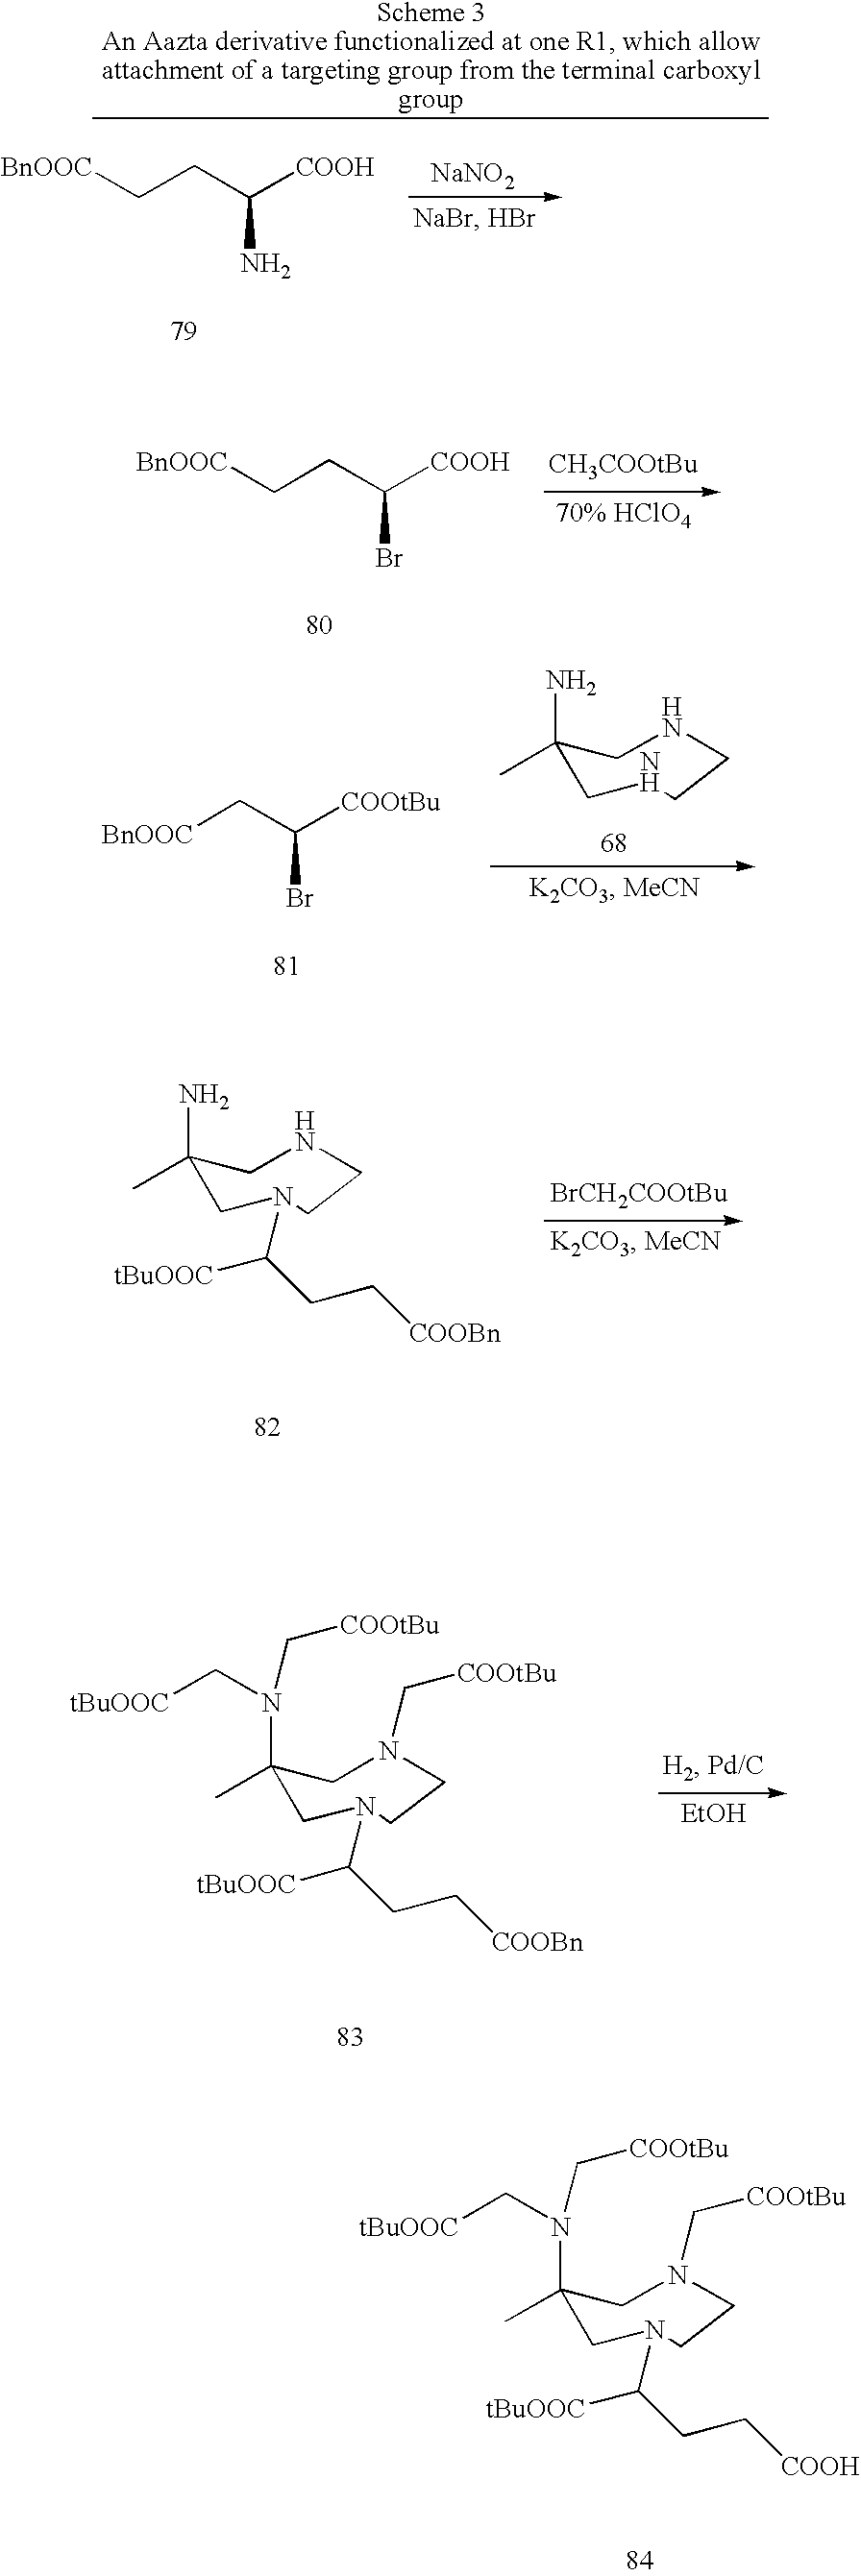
C(CC([COOH])Br)[BnOOC].[BnOOC]CC([COOtBu])Br.C1(C)(N)CNCCNC1.[BrCH2COOtBu].C1(C)(N)CN(C([tBuOOC])CC[COOBn])CCNC1.C1(C)(N(C[tBuOOC])C[COOtBu])CN(C([tBuOOC])CC[COOBn])CCN(C[COOtBu])C1.[EtOH].C1(C)(N(C[tBuOOC])C[COOtBu])CN(C([tBuOOC])CC[COOH])CCN(C[COOtBu])C1.[NaNO2].C(CC([COOH])N)[BnOOC]
